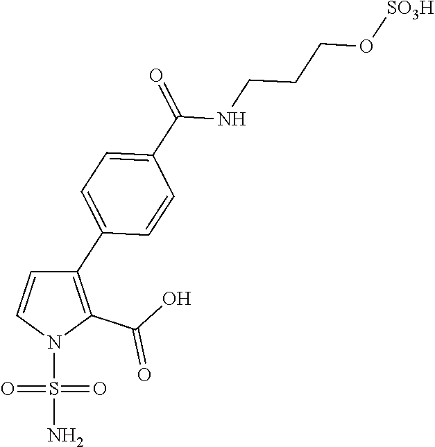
C1(C2=C(C(O)=O)N(S(=O)(=O)N)C=C2)=CC=C(C(=O)NCCCO[SO3H])C=C1
